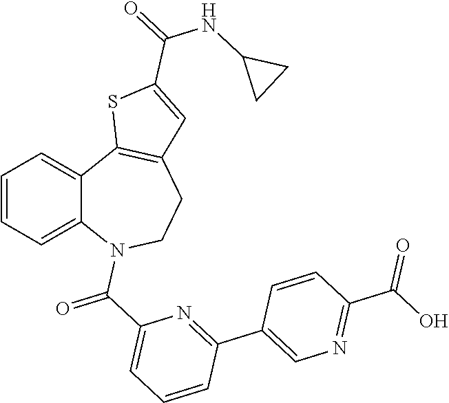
C1=CC=C2C(=C1)C1=C(CCN2C(C2=CC=CC(C3=CN=C(C(O)=O)C=C3)=N2)=O)C=C(C(=O)NC2CC2)S1
